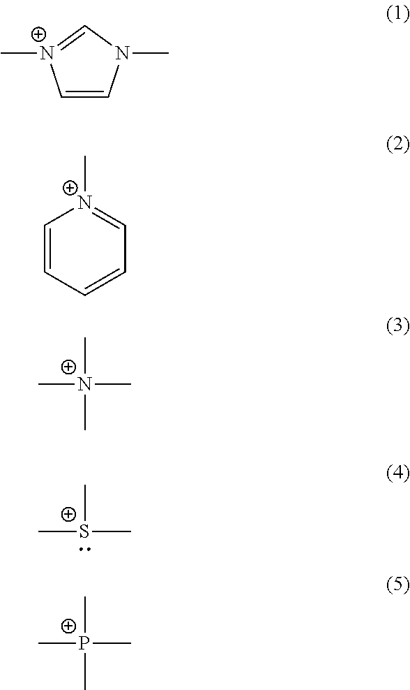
C1=[N+](C)C=CN1C.C1=CC=CC=[N+]1C.[N+](C)(C)(C)C.[S+](C)(C)C.[P+](C)(C)(C)C
